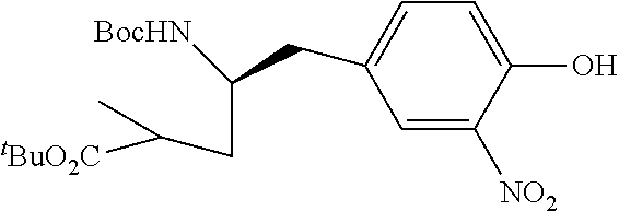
C1=C([NO2])C(O)=CC=C1CC(CC(C)[tBuO2C])[BocHN]
